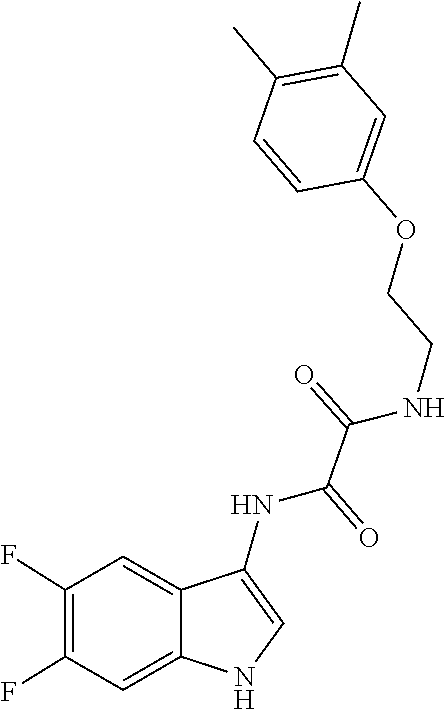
C1(OCCNC(C(NC2=CNC3=CC(F)=C(F)C=C23)=O)=O)=CC(C)=C(C)C=C1
